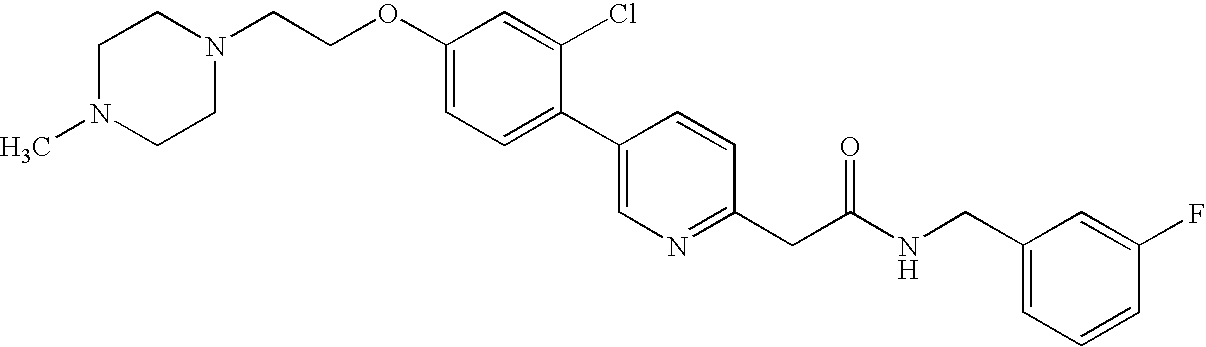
C1N(C)CCN(CCOC2=CC=C(C3=CN=C(CC(NCC4=CC=CC(F)=C4)=O)C=C3)C(Cl)=C2)C1
